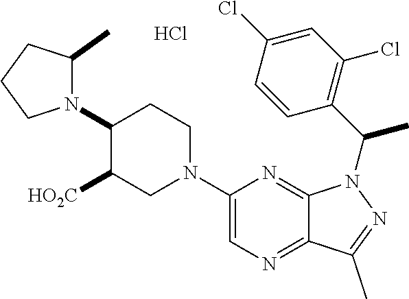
N1(C2=CN=C3C(=N2)N(C(C2=C(Cl)C=C(Cl)C=C2)C)N=C3C)CCC(N2C(C)CCC2)C([HO2C])C1.Cl
